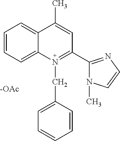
C1=CC=C2C(=C1)N(CC1=CC=CC=C1)=C(C1=NC=CN1C)C=C2C
